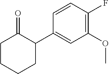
C1(C2C(=O)CCCC2)=CC(OC)=C(F)C=C1
